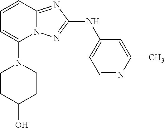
N12C(=NC(NC3=CC=NC(C)=C3)=N1)C=CC=C2N1CCC(O)CC1
